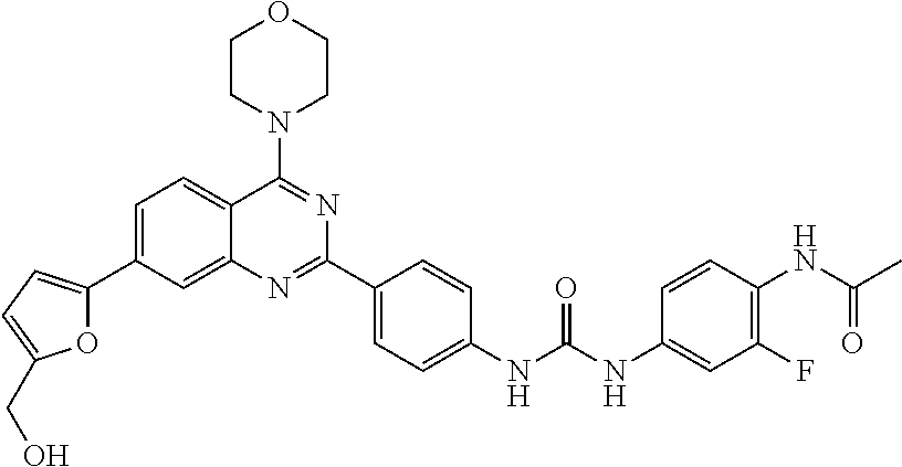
O1C(C2=CC=C3C(=C2)N=C(C2=CC=C(NC(NC4=CC(F)=C(NC(C)=O)C=C4)=O)C=C2)N=C3N2CCOCC2)=CC=C1CO
